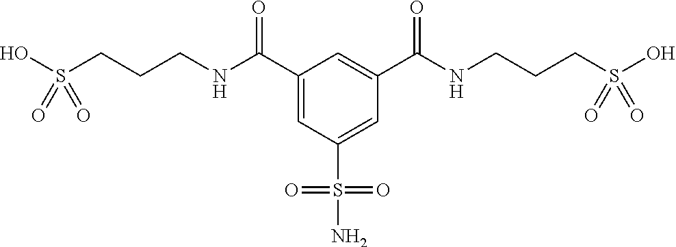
C1(C(NCCCS(O)(=O)=O)=O)=CC(S(N)(=O)=O)=CC(C(NCCCS(O)(=O)=O)=O)=C1
